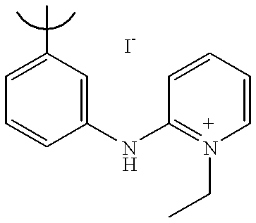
C1=C(C)C=C(NC2=N(CC)C=CC=C2)C=C1
